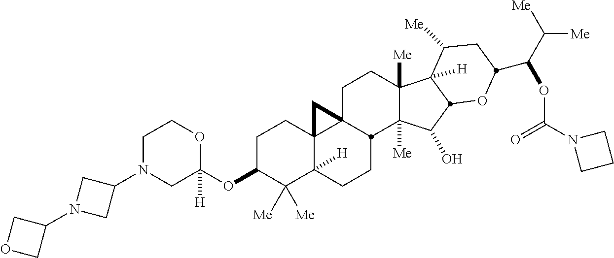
C1N(C2CN(C3COC3)C2)CC(OC2C([Me])([Me])C3([H])C4(CC2)C2(CCC5([Me])C([Me])(C(O)C6C5([H])C([Me])CC(C(C([Me])[Me])OC(N5CCC5)=O)O6)C2CC3)C4)([H])OC1
